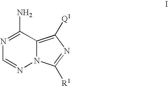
N1=C(N)C2=C([Q1])N=C([R1])N2N=C1
